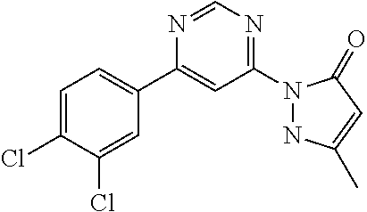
N1=CN=C(N2NC(C)=CC2=O)C=C1C1=CC=C(Cl)C(Cl)=C1
